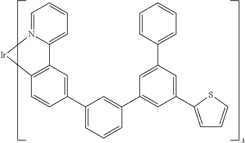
C12=C(C=CC(C3=CC=CC(C4=CC(C5=CC=CS5)=CC(C5=CC=CC=C5)=C4)=C3)=C1)[Ir]N1=CC=CC=C21
